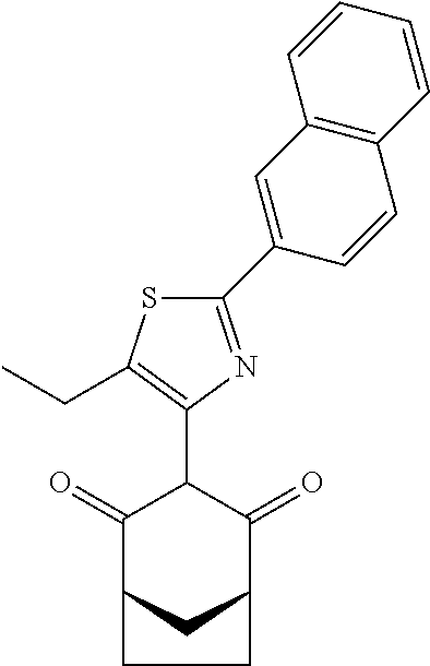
C1(=O)C2CC(C(=O)C1C1=C(CC)SC(C3=CC4=C(C=C3)C=CC=C4)=N1)CC2
